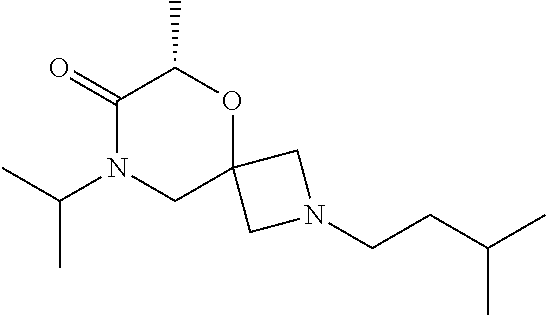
C1(=O)N(C(C)C)CC2(OC1C)CN(CCC(C)C)C2
